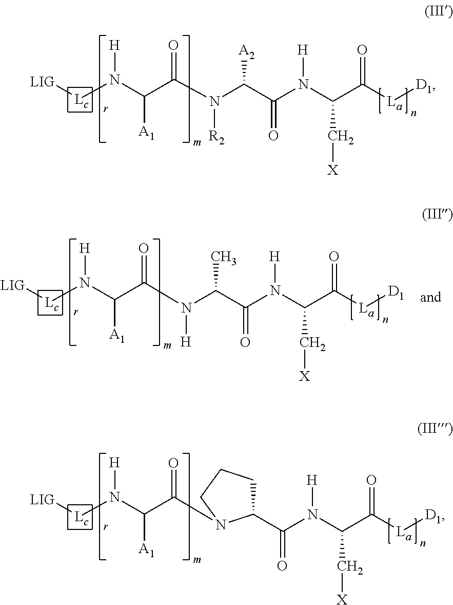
[LIG][Lc]N(C(C(N(C(C(N(C(C([La][D1])=O)C[X])[H])=O)[A2])[R2])=O)[A1])[H].[LIG][Lc]N(C(C(N(C(C(N(C(C([La][D1])=O)C[X])[H])=O)C)[H])=O)[A1])[H].[LIG][Lc]N(C(C(=O)N1C(C(N(C(C([La][D1])=O)C[X])[H])=O)CCC1)[A1])[H]
